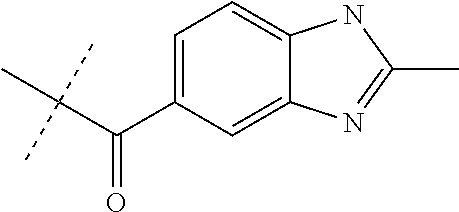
C1(C(C(C)(C)C)=O)=CC=C2C(=C1)N=C(C)N2
